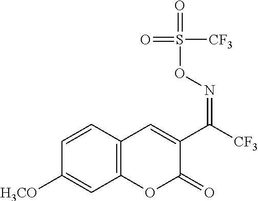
C1=CC2=C(C=C1[H3CO])OC(=O)C(C(=NOS(=O)([CF3])=O)[CF3])=C2
